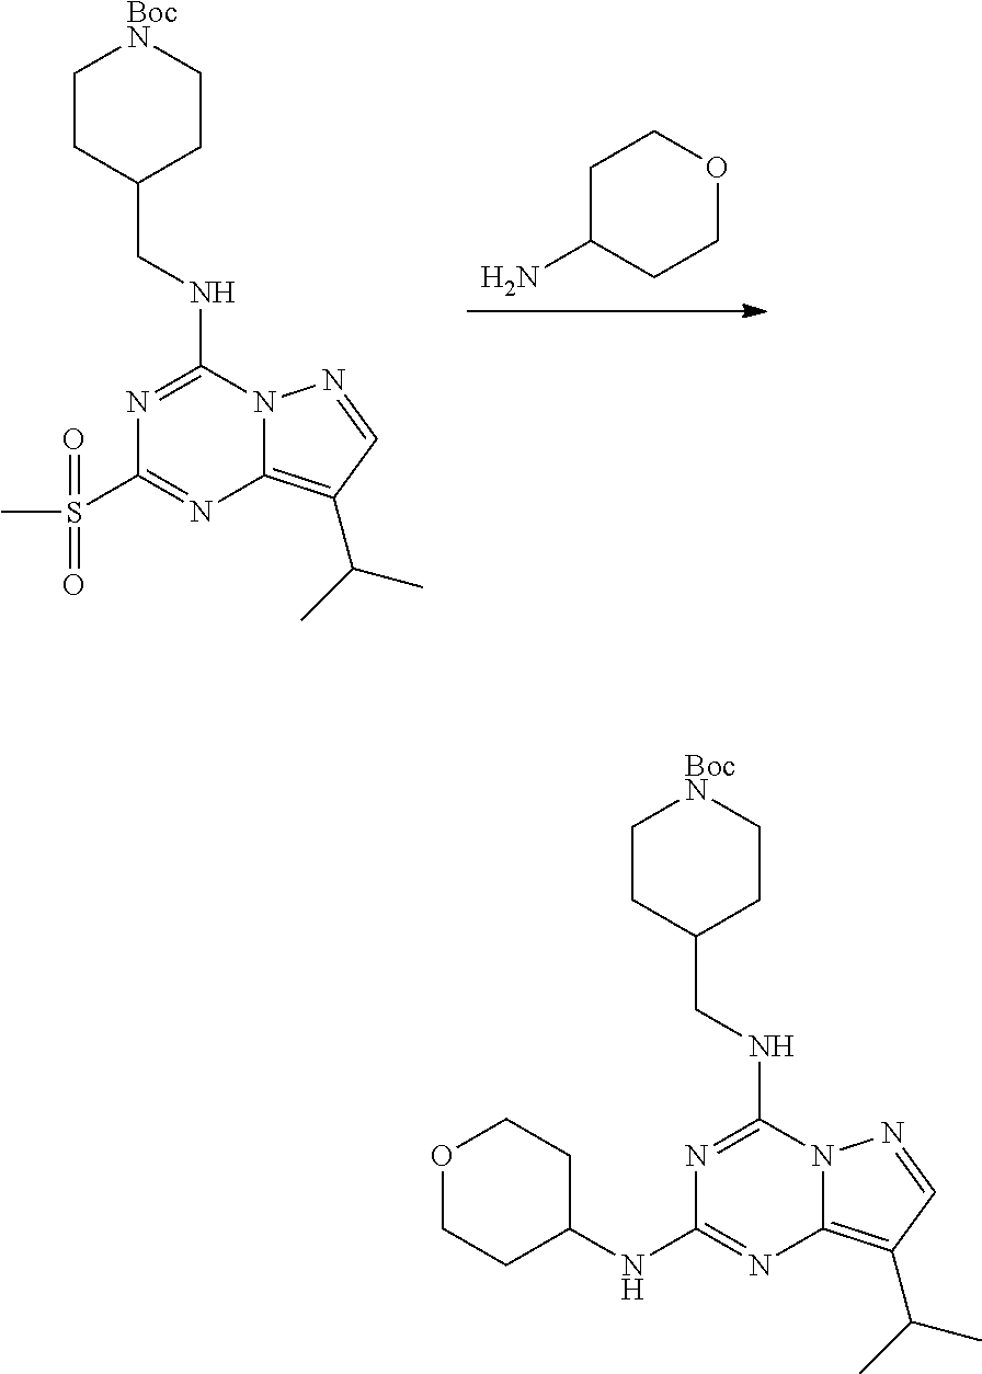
NC1CCOCC1.N1=C(NCC2CC[BocN]CC2)N2C(=C(C(C)C)C=N2)N=C1S(C)(=O)=O.N1=C(NCC2CC[BocN]CC2)N2C(=C(C(C)C)C=N2)N=C1NC1CCOCC1
